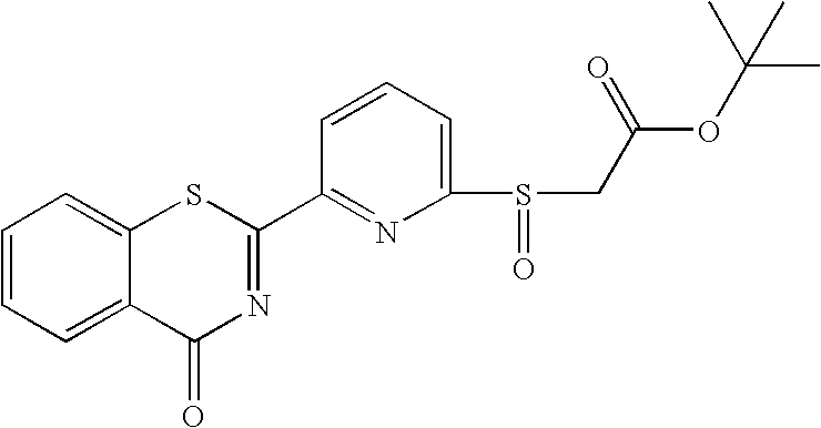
C1=CC=C(S(CC(OC(C)(C)C)=O)=O)N=C1C1=NC(=O)C2=CC=CC=C2S1
